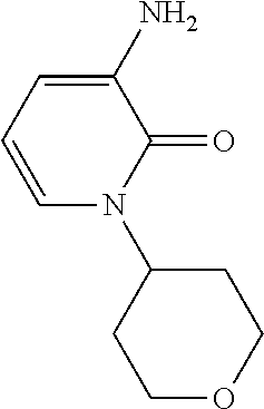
C1=CC=C(N)C(=O)N1C1CCOCC1
